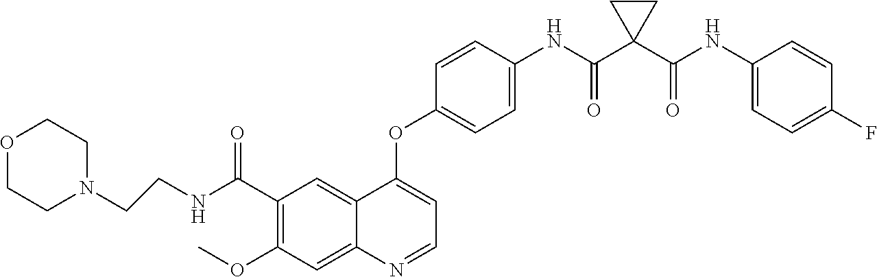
C12=CC(C(NCCN3CCOCC3)=O)=C(OC)C=C1N=CC=C2OC1=CC=C(NC(C2(C(NC3=CC=C(F)C=C3)=O)CC2)=O)C=C1
